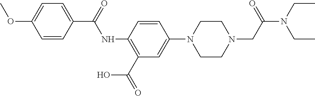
C(CN1CCN(C2=CC(C(=O)O)=C(NC(C3=CC=C(OC)C=C3)=O)C=C2)CC1)(N(CC)CC)=O
